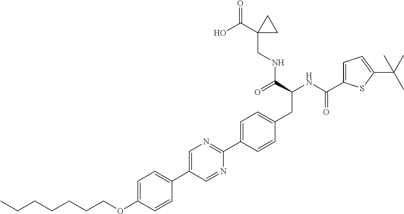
CCCCCCCOC1=CC=C(C2=CN=C(C3=CC=C(CC(NC(=O)C4=CC=C(C(C)(C)C)S4)C(=O)NCC4(C(O)=O)CC4)C=C3)N=C2)C=C1
